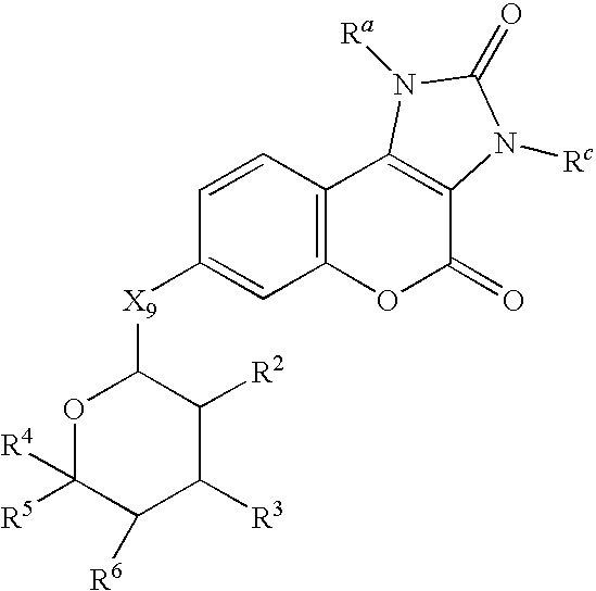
O1C([R5])([R4])C([R6])C([R3])C([R2])C1[X9]C1=CC2=C(C=C1)C1=C(C(=O)O2)N([Rc])C(=O)N1[Ra]
